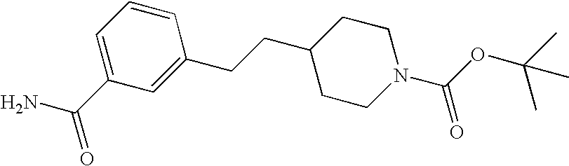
C1=C(C(N)=O)C=C(CCC2CCN(C(OC(C)(C)C)=O)CC2)C=C1
